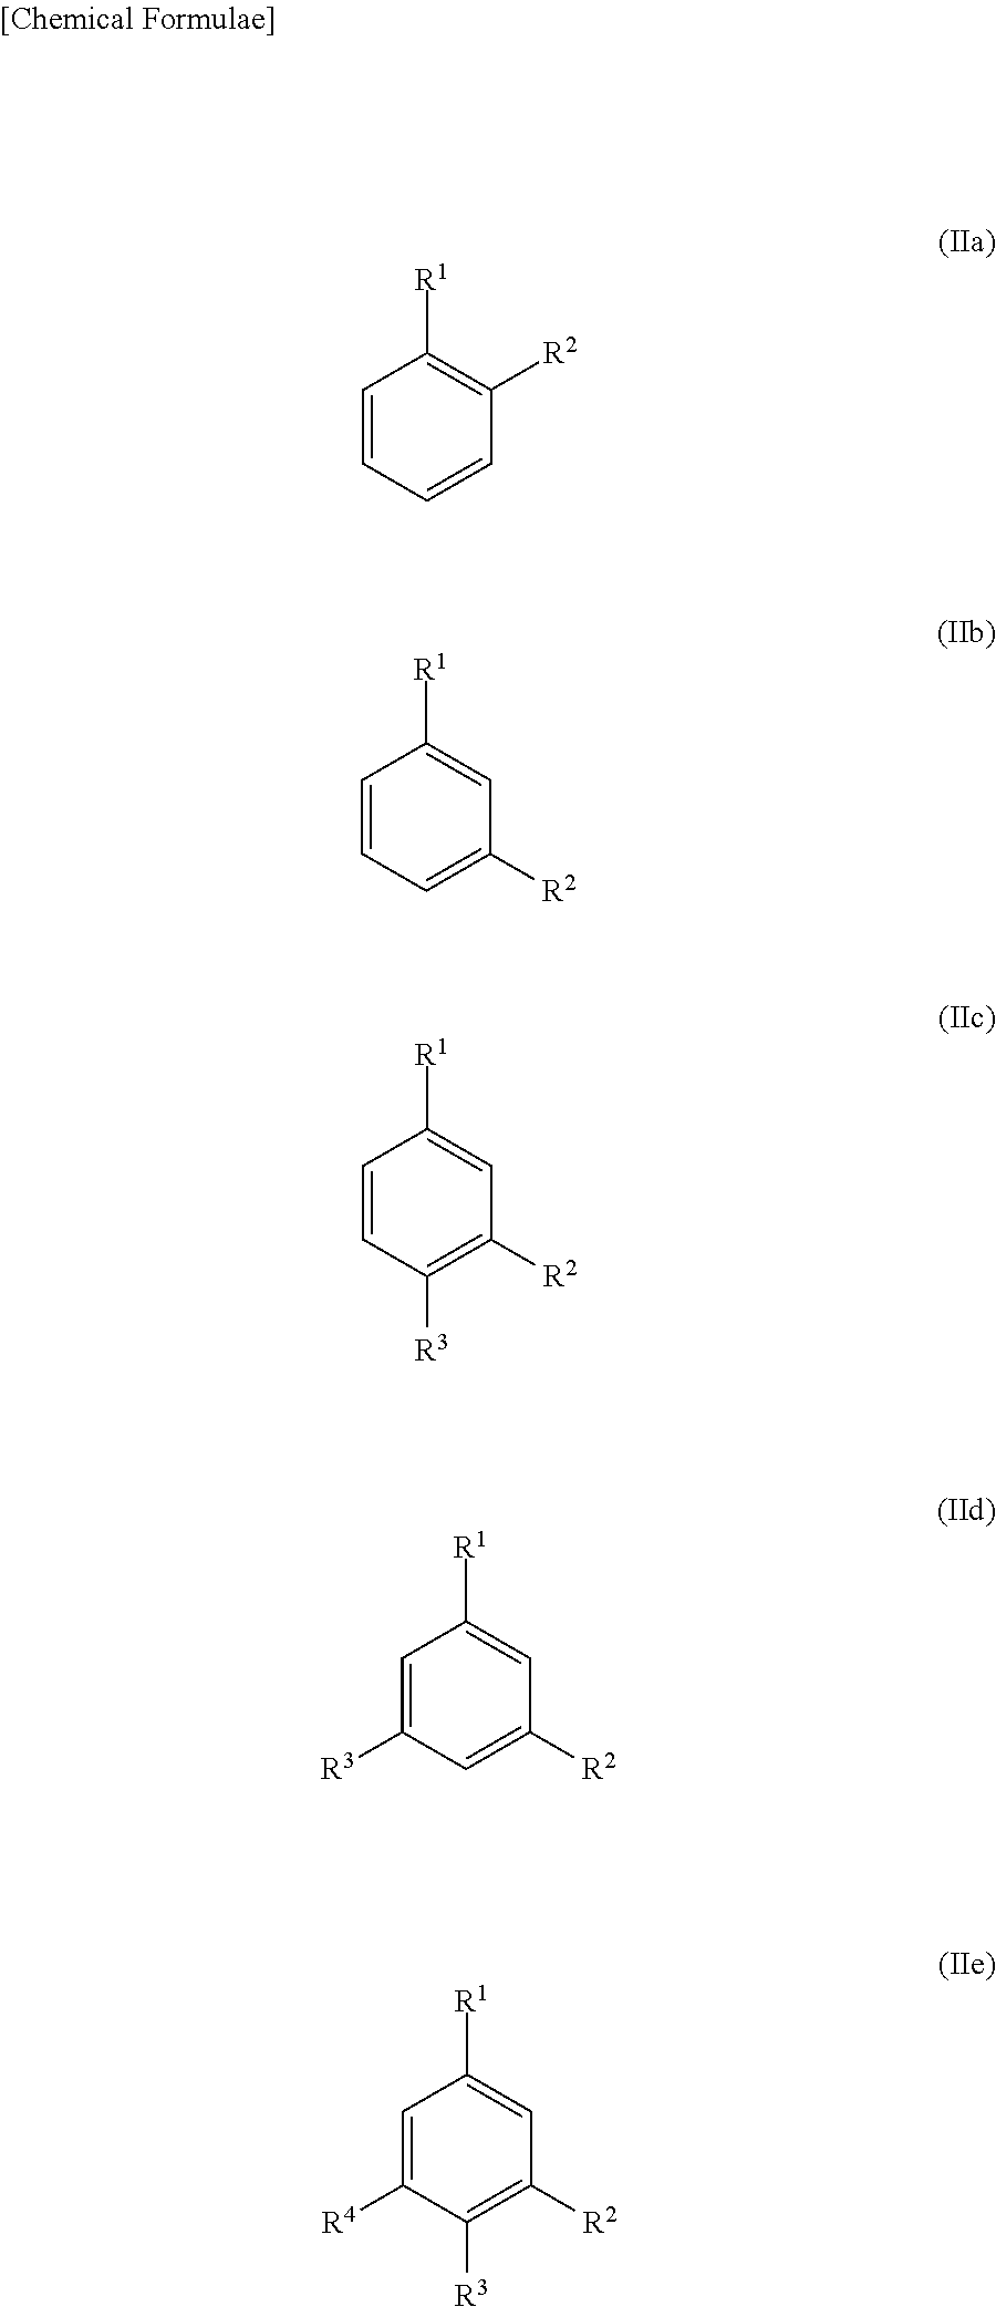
C1=CC=CC([R2])=C1[R1].C1=CC=C([R2])C=C1[R1].C1=CC([R3])=C([R2])C=C1[R1].C1=C([R3])C=C([R2])C=C1[R1].C1=C([R4])C([R3])=C([R2])C=C1[R1]
